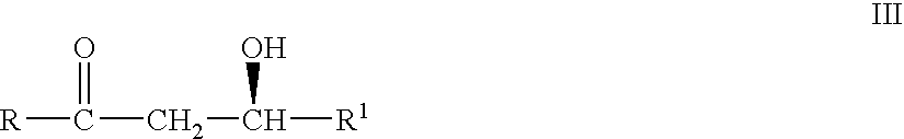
[R]C(=O)CC([R1])O
